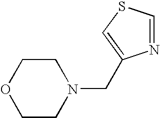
O1CCN(CC2=CSC=N2)CC1
